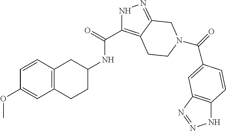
C12=C(C=CC(OC)=C1)CC(NC(C1=C3C(=NN1)CN(C(=O)C1=CC4=C(NN=N4)C=C1)CC3)=O)CC2
